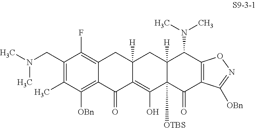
C1(CN(C)C)=C(C)C([OBn])=C2C(=C1F)CC1([H])C(=C(O)C3([OTBS])C([H])(C1)C(N(C)C)C1=C(C3=O)C([OBn])=NO1)C2=O
